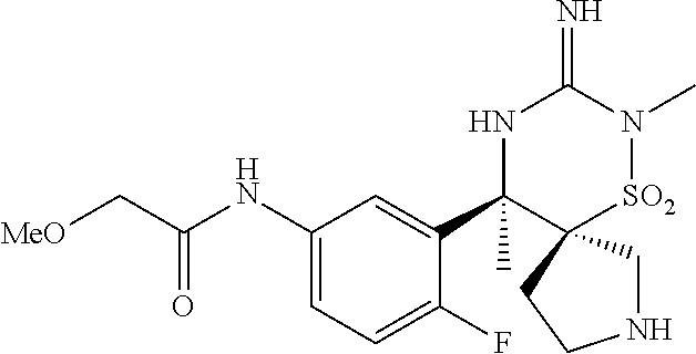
N1CC2(CC1)[SO2]N(C)C(=N)NC2(C1=CC(NC(C[MeO])=O)=CC=C1F)C
